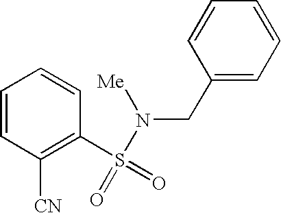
C1=CC([CN])=C(S(N(CC2=CC=CC=C2)[Me])(=O)=O)C=C1
